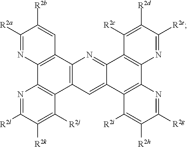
N1=C([R2l])C([R2k])=C([R2j])C2=C1C1=C(C3=C2C=C2C(=N3)C3=C(C4=C2C([R2i])=C([R2h])C([R2g])=N4)N=C([R2e])C([R2d])=C3[R2c])C=C([R2b])C([R2a])=N1
